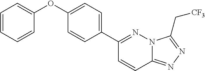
C1(C2=NN3C(=NN=C3C[CF3])C=C2)=CC=C(OC2=CC=CC=C2)C=C1
